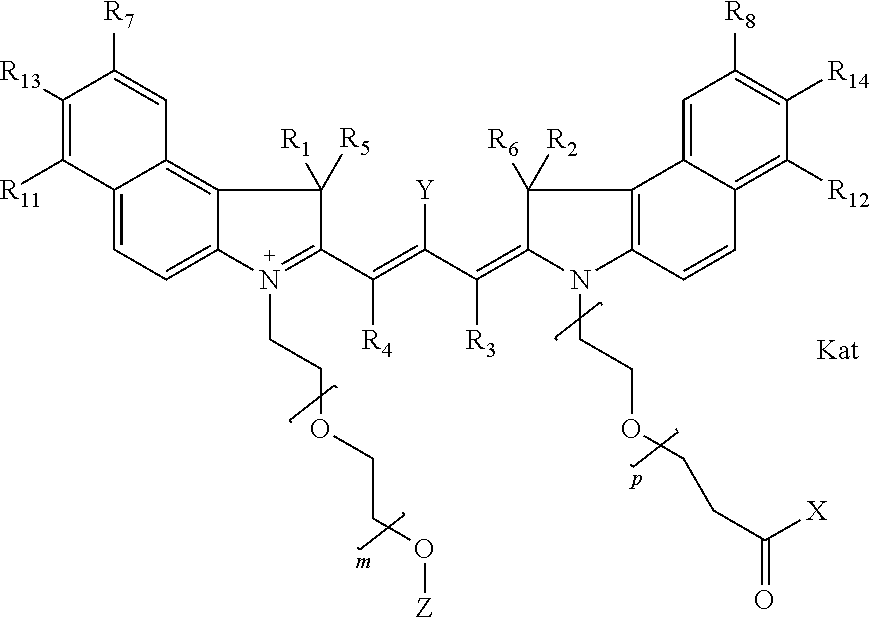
C12=CC=C3C(=C1C=C([R7])C([R13])=C2[R11])C([R5])([R1])C(C(=C(C(=C1N(CCOCCC(=O)[X])C2=C(C1([R6])[R2])C1=CC([R8])=C([R14])C([R12])=C1C=C2)[R3])[Y])[R4])=N3CCOCCO[Z]
